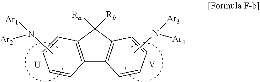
C12=C(C([Ra])([Rb])C3=C1C=CC=C3)C=CC=C2.CN([Ar2])[Ar1].[V].[U].CN([Ar4])[Ar3]
